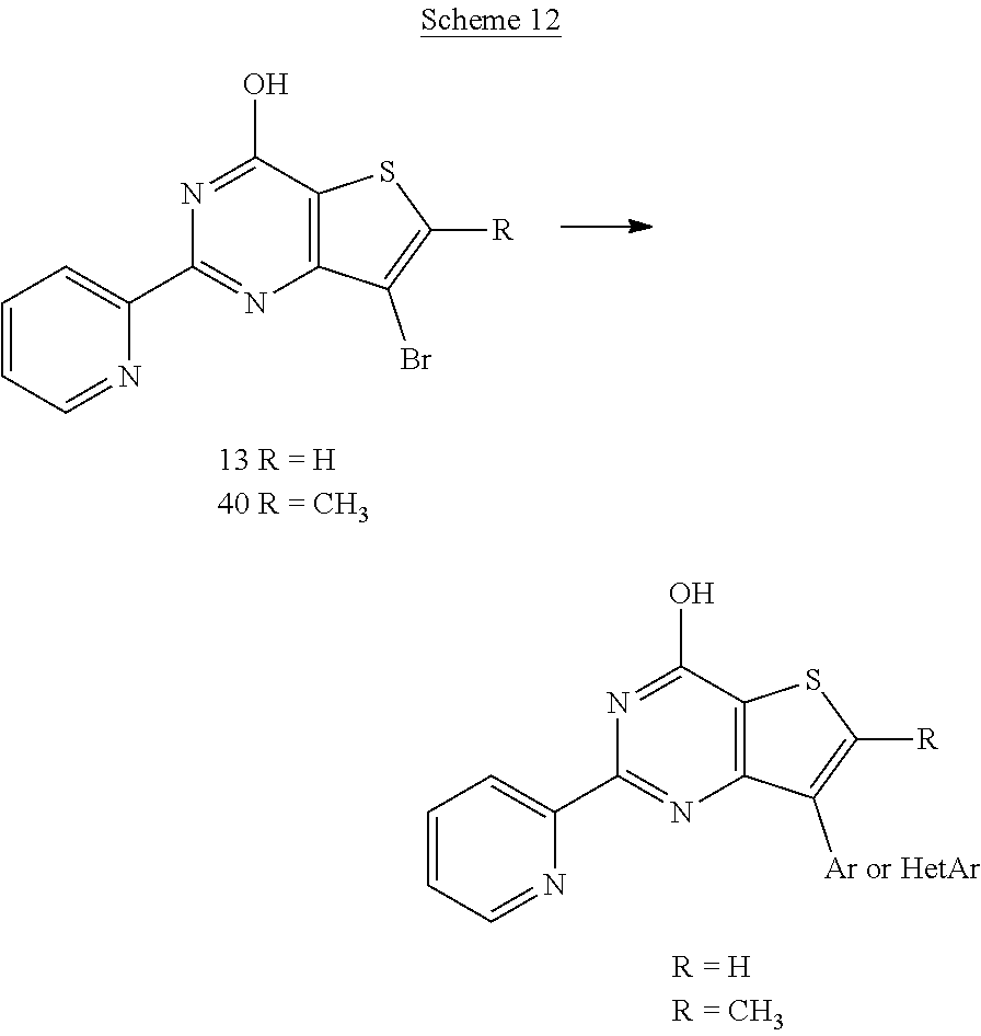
C1=CC=NC(C2=NC3=C(C(O)=N2)SC([R])=C3Br)=C1.C1=CC=NC(C2=NC3=C(C(O)=N2)SC([R])=C3[Ar or HetAr])=C1
